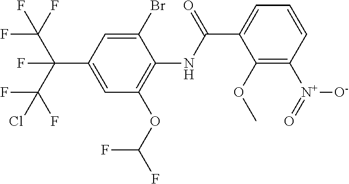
C1=C(C(C(F)(F)F)(F)C(F)(Cl)F)C=C(Br)C(NC(=O)C2=CC=CC([N+]([O-])=O)=C2OC)=C1OC(F)F
